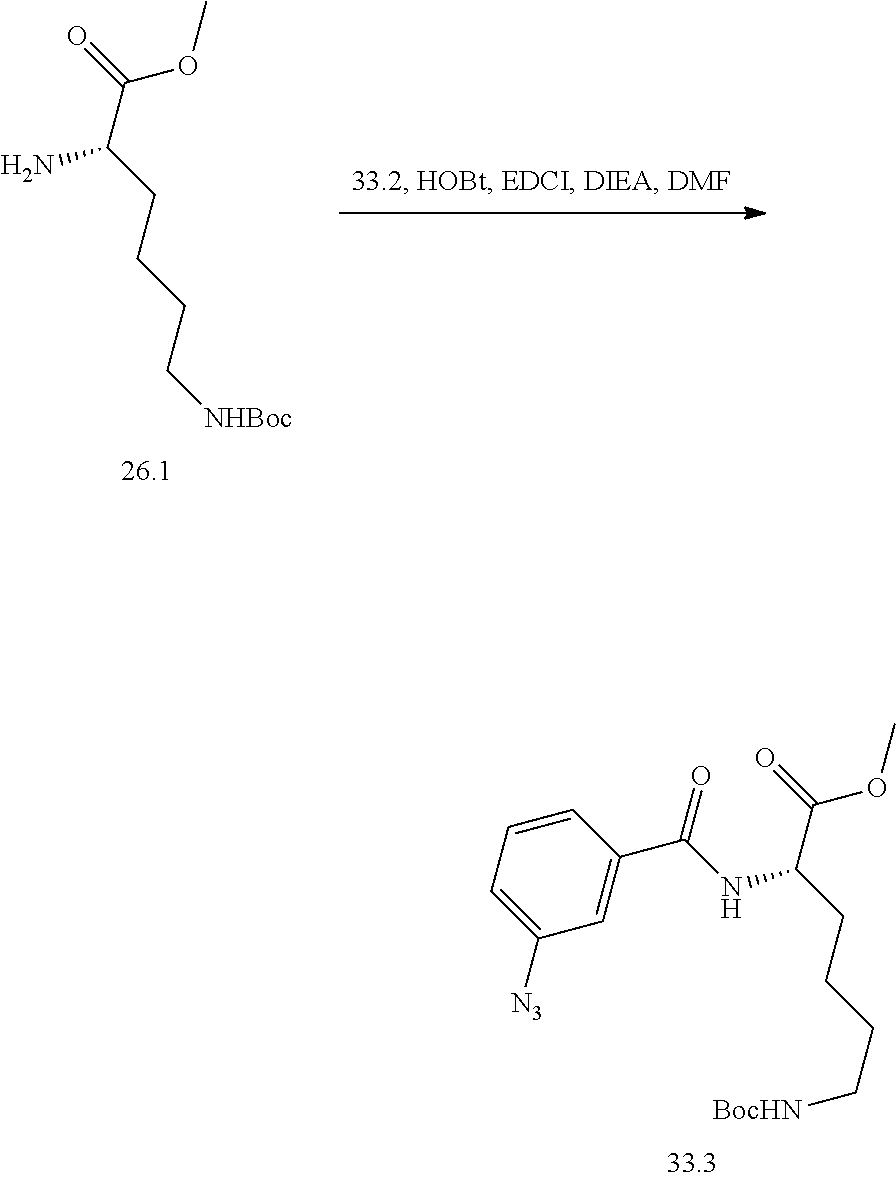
C1=CC=C([N3])C=C1C(NC(CCCC[BocHN])C(=O)OC)=O.NC(CCCC[NHBoc])C(=O)OC
